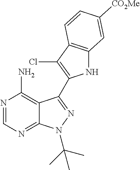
C12=C(N)N=CN=C1N(C(C)(C)C)N=C2C1=C(Cl)C2=C(N1)C=C([CO2Me])C=C2
